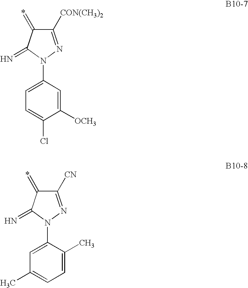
C1([CON(CH3)2])=NN(C2=CC=C(Cl)C([OCH3])=C2)C(=N)C1=*.C1([CN])=NN(C2=CC(C)=CC=C2C)C(=N)C1=*
